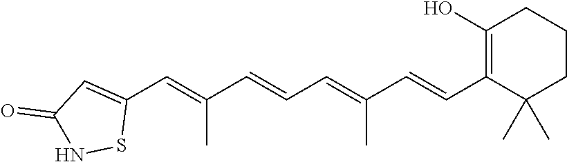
C1(C=C(C=CC=C(C=CC2=C(O)CCCC2(C)C)C)C)=CC(=O)NS1
